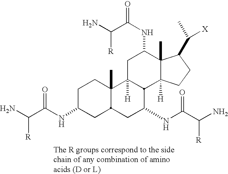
NC(C(NC1CC2C(C)(CC1)C1([H])C(C(NC(C(N)[R])=O)C2)C2([H])C(C)(C(NC(=O)C(N)[R])C1)C(C(C)[X])CC2)=O)[R]
